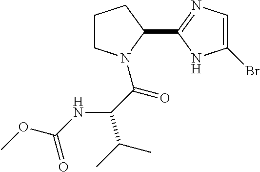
COC(=O)NC(C(=O)N1CCCC1C1=NC=C(Br)N1)C(C)C
